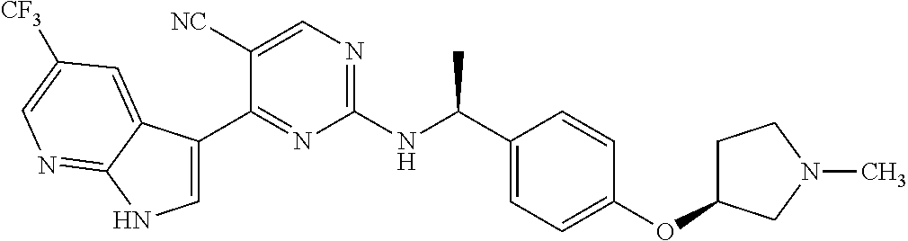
C1=C(C2=NC(NC(C3=CC=C(OC4CCN(C)C4)C=C3)C)=NC=C2[NC])C2=CC([CF3])=CN=C2N1
